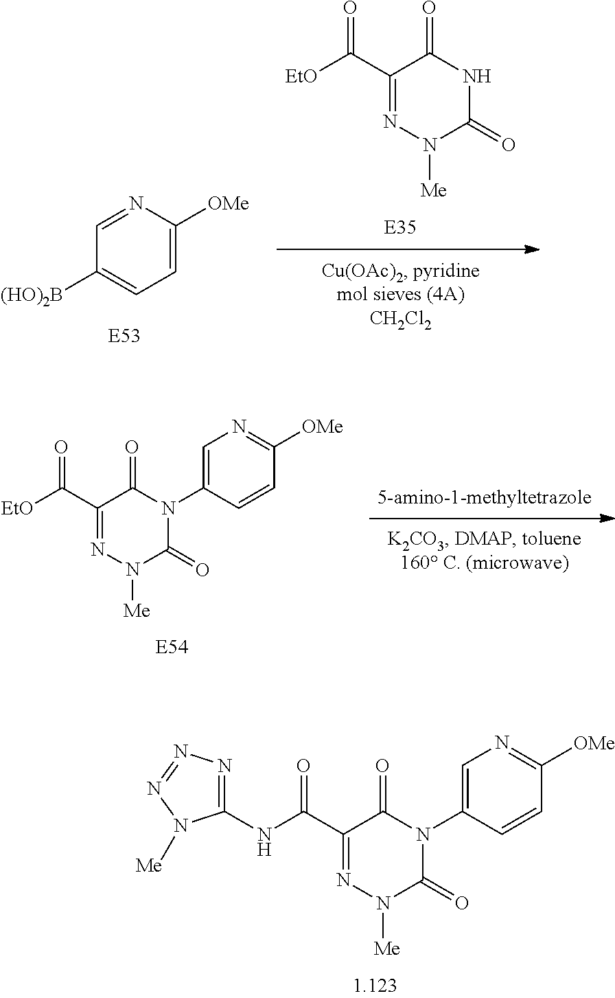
N1C(=O)C(C(=O)[EtO])=NN([Me])C1=O.C1=NC([OMe])=CC=C1[(HO)2B].N1(C2=CN=C([OMe])C=C2)C(=O)C(C(=O)[EtO])=NN([Me])C1=O.C1(N2C(=O)C(C(=O)NC3=NN=NN3[Me])=NN([Me])C2=O)=CN=C([OMe])C=C1
